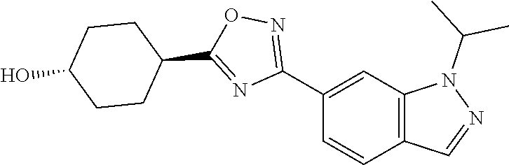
C12=C(C=C(C3=NOC(C4CCC(O)CC4)=N3)C=C1)N(C(C)C)N=C2
